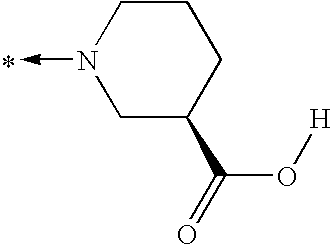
N1(->C)CC(C(=O)O[H])CCC1
